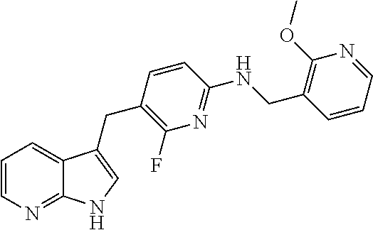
C1=CC=NC(OC)=C1CNC1=NC(F)=C(CC2=CNC3=NC=CC=C32)C=C1
